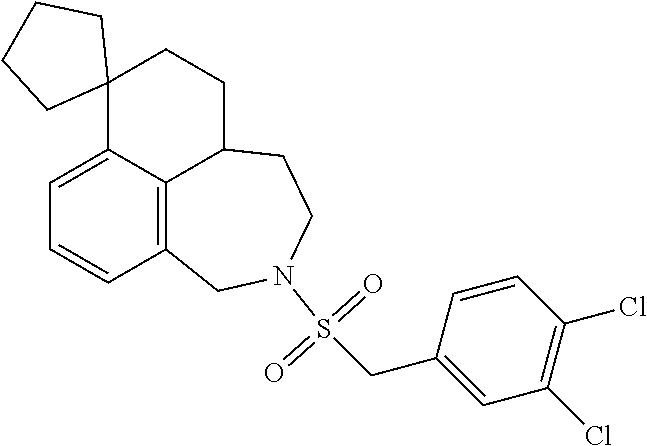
C1=C2C3=C(C=C1)CN(S(CC1=CC(Cl)=C(Cl)C=C1)(=O)=O)CCC3CCC21CCCC1
